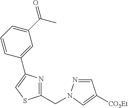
C1(CN2N=CC([CO2Et])=C2)=NC(C2=CC(C(=O)C)=CC=C2)=CS1
